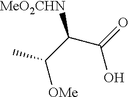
[OMe]C(C(C(O)=O)[MeO2CHN])C
